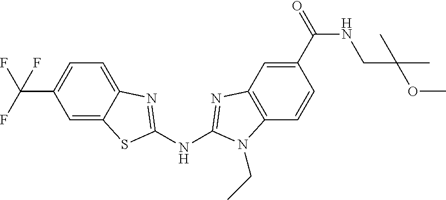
C(C1=CC=C2C(=C1)SC(NC1=NC3=C(C=CC(C(NCC(OC)(C)C)=O)=C3)N1CC)=N2)(F)(F)F
